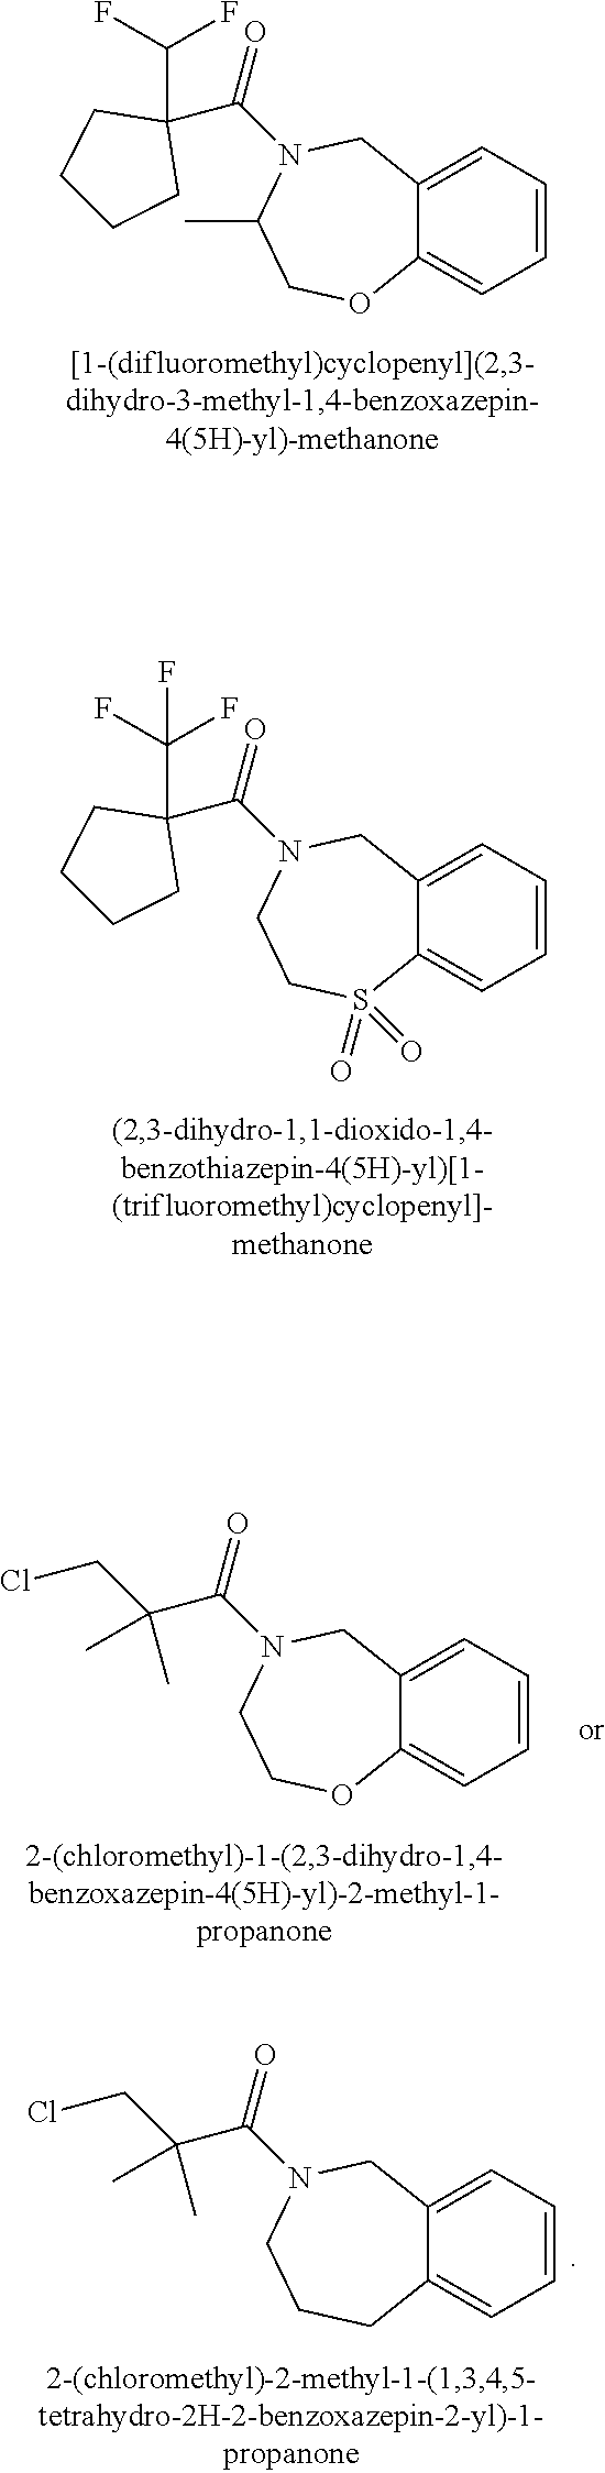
C12=CC=CC=C1CN(C(=O)C1(C(F)F)CCCC1)C(C)CO2.C12=CC=CC=C1CN(C(=O)C1(C(F)(F)F)CCCC1)CCS2(=O)=O.C12=CC=CC=C1CN(C(=O)C(CCl)(C)C)CCO2.C12=CC=CC=C1CN(C(=O)C(CCl)(C)C)CCC2
